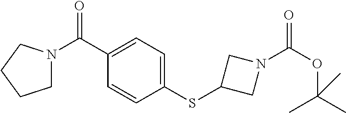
O=C(C1=CC=C(SC2CN(C(OC(C)(C)C)=O)C2)C=C1)N1CCCC1
